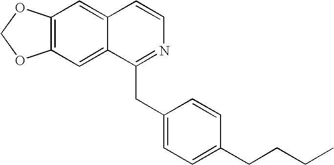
C12=C(C=C3C(=C1)C=CN=C3CC1=CC=C(CCCC)C=C1)OCO2
